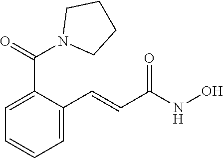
N1(C(C2=CC=CC=C2C=CC(NO)=O)=O)CCCC1
